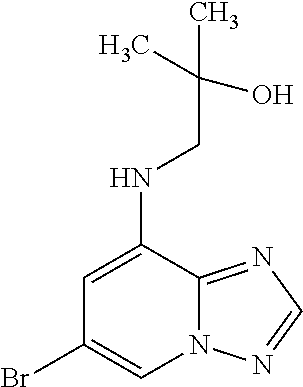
C1(NCC(C)(O)C)=CC(Br)=CN2C1=NC=N2
